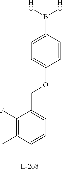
C1=C(B([HO])[HO])C=CC(OCC2=CC=CC(C)=C2F)=C1
